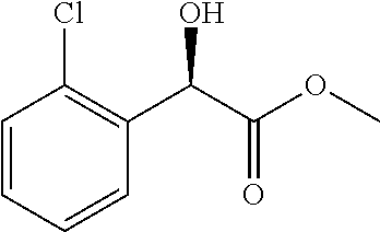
C1=CC=CC(C(C(=O)OC)O)=C1Cl
